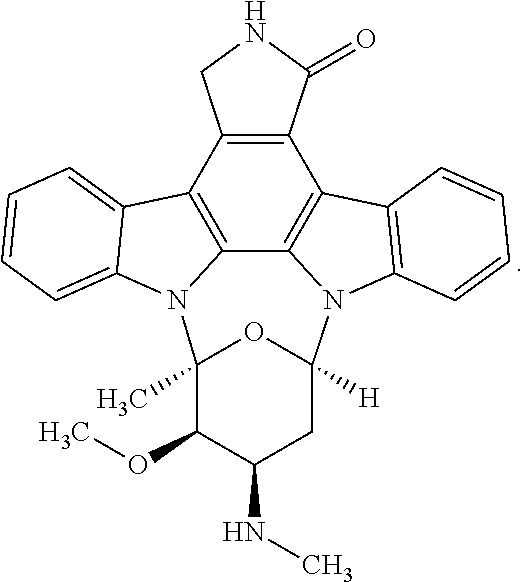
C12=C3C4=C(C5=C1CNC5=O)C1=C(N4C4([H])CC(NC)C(OC)C(C)(N3C3=CC=CC=C23)O4)C=CC=C1
